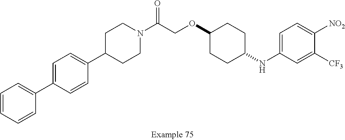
C1=C(C2=CC=CC=C2)C=CC(C2CCN(C(COC3CCC(NC4=CC=C([NO2])C([CF3])=C4)CC3)=O)CC2)=C1
